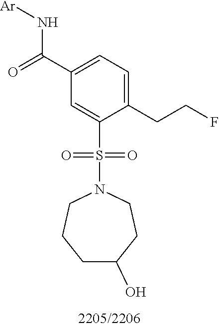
C1(C(=O)N[Ar])=CC=C(CCF)C(S(N2CCCC(O)CC2)(=O)=O)=C1
